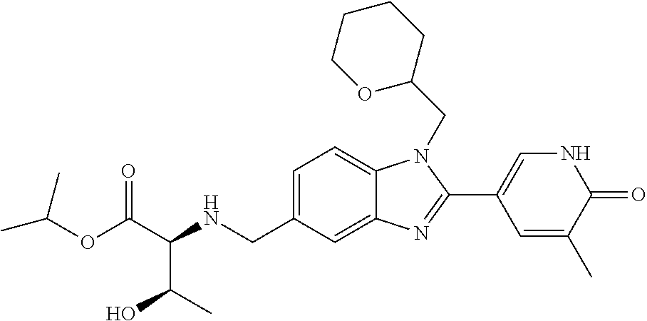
C1=C(CNC(C(OC(C)C)=O)C(C)O)C=C2C(=C1)N(CC1CCCCO1)C(C1=CNC(=O)C(C)=C1)=N2
